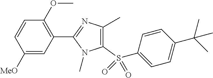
C1([MeO])=CC(C2=NC(C)=C(S(C3=CC=C(C(C)(C)C)C=C3)(=O)=O)N2C)=C(OC)C=C1
